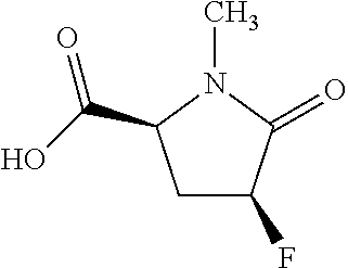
CN1C(=O)C(F)CC1C(O)=O
